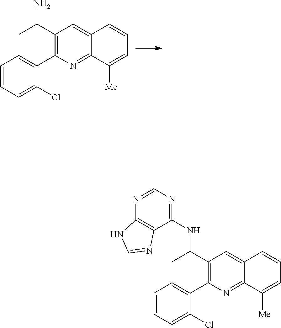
C1(C(N)C)=C(C2=CC=CC=C2Cl)N=C2C(=C1)C=CC=C2[Me].C1(C(NC2=NC=NC3=C2N=CN3)C)=C(C2=CC=CC=C2Cl)N=C2C(=C1)C=CC=C2[Me]
